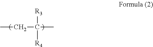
CCC(C)([R3])[R4]
